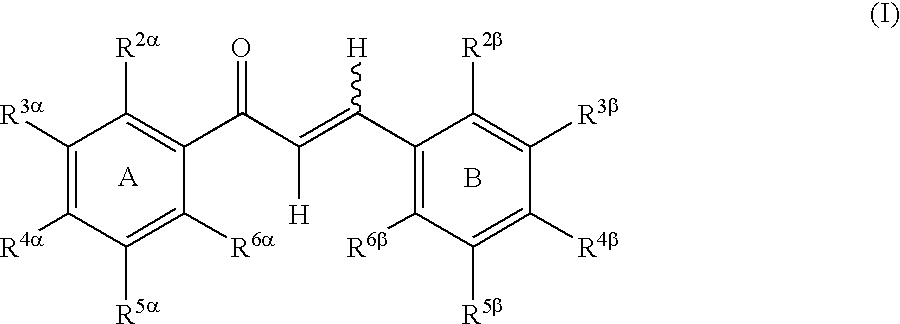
C1([R3a])=C([R4a])C([R5a])=C([R6a])C(C(C(=C(C2=C([R6b])C([R5b])=C([R4b])C([R3b])=C2[R2b])[H])[H])=O)=C1[R2a].[A].B
